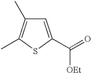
C1=C(C(=O)[OEt])SC(C)=C1C
